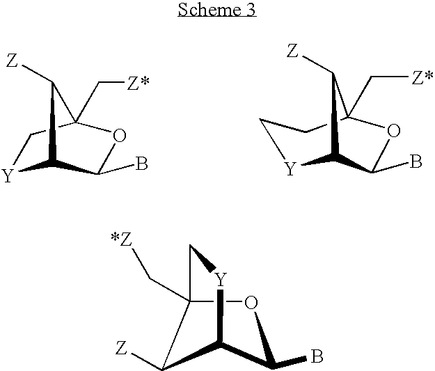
[Y]1C2C(B)OC(C[Z*])(C1)C2[Z].C1(B)OC2(C[Z*])CC[Y]C1C2[Z].C1([Z])C2C(B)OC1(C[*Z])C[Y]2
